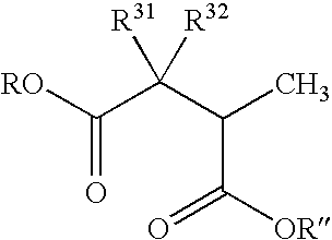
C(=O)([RO])C(C(C([OR])=O)C)([R31])[R32]
